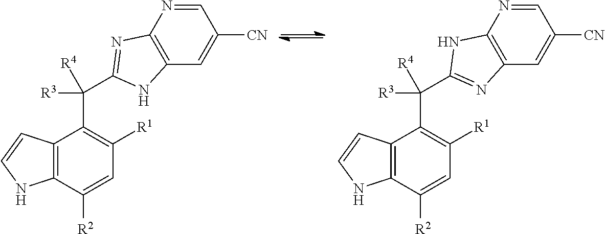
C1=NC2=C(C=C1[CN])NC(C(C1=C([R1])C=C([R2])C3=C1C=CN3)([R3])[R4])=N2.C1=NC2=C(C=C1[CN])N=C(C(C1=C([R1])C=C([R2])C3=C1C=CN3)([R3])[R4])N2
